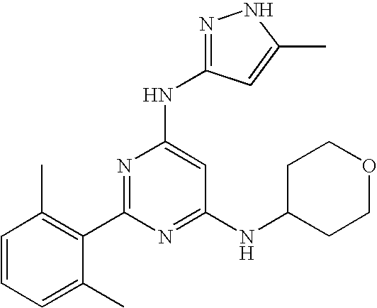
N1=C(C2=C(C)C=CC=C2C)N=C(NC2CCOCC2)C=C1NC1=NNC(C)=C1
